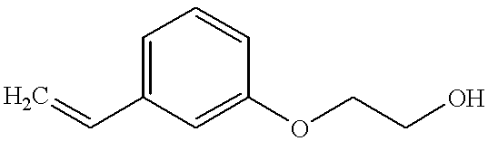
C=CC1=CC=CC(OCCO)=C1
